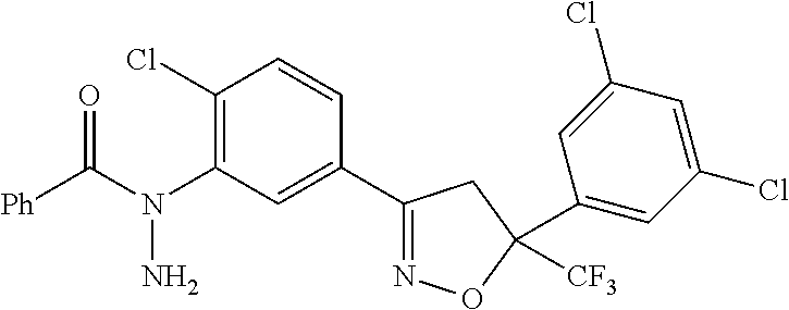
N(C1=C(Cl)C=CC(C2=NOC([CF3])(C3=CC(Cl)=CC(Cl)=C3)C2)=C1)(C([Ph])=O)N
